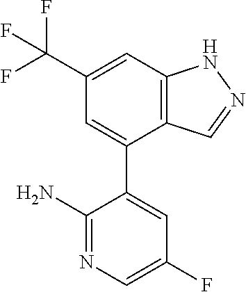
C12=C(C=C(C(F)(F)F)C=C1C1=CC(F)=CN=C1N)NN=C2
